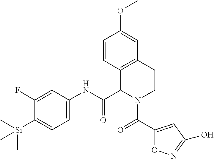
C1(F)=CC(NC(C2N(C(C3=CC(O)=NO3)=O)CCC3=C2C=CC(OC)=C3)=O)=CC=C1[Si](C)(C)C
